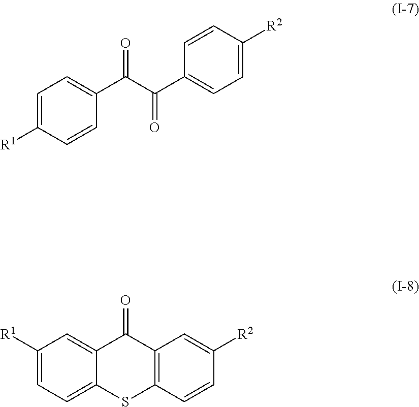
C1=C([R1])C=CC(C(C(C2=CC=C([R2])C=C2)=O)=O)=C1.C1([R1])=CC=C2C(=C1)C(=O)C1=C(S2)C=CC([R2])=C1
